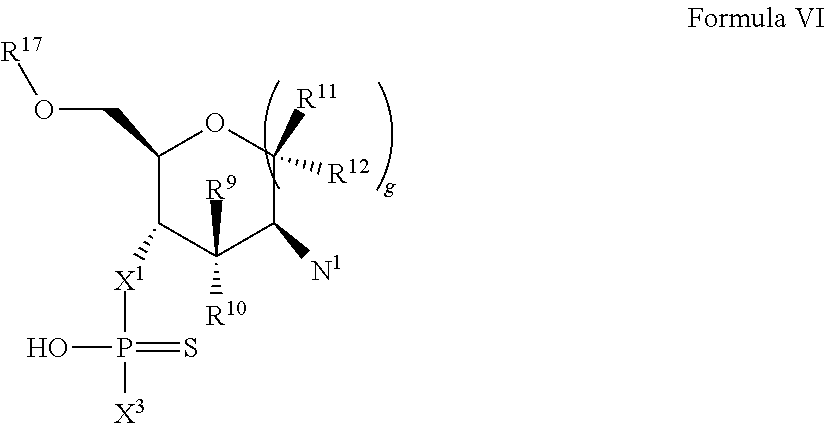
C1(CO[R17])C([X1]P(O)([X3])=S)C([R10])([R9])C([N1])C([R11])([R12])O1
